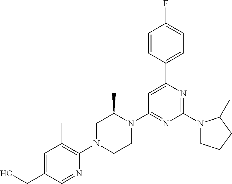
C1=C(CO)C=NC(N2CCN(C3=NC(N4CCCC4C)=NC(C4=CC=C(F)C=C4)=C3)C(C)C2)=C1C
